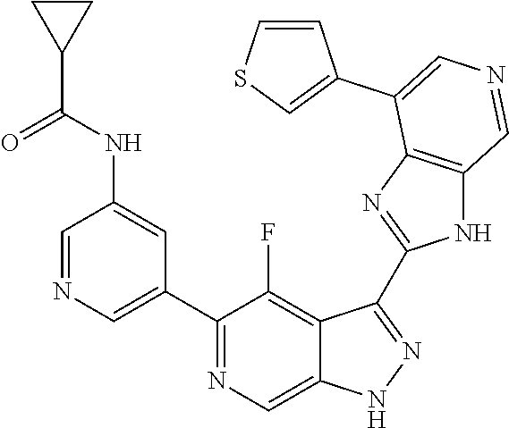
C1(C2=CN=CC(NC(=O)C3CC3)=C2)=NC=C2C(=C1F)C(C1=NC3=C(N1)C=NC=C3C1=CSC=C1)=NN2
